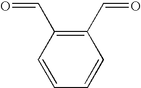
C1(C=O)=C(C=O)C=CC=C1
